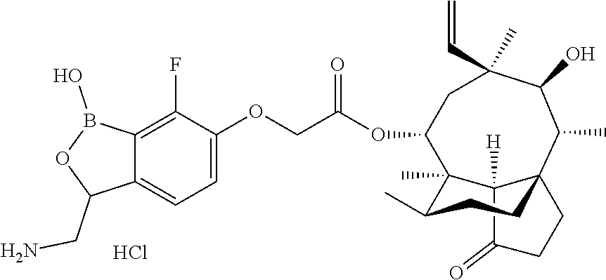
C12([H])C(=O)CCC13CCC(C)C2(C)C(OC(COC1=CC=C2C(=C1F)B(O)OC2CN)=O)CC(C=C)(C)C(O)C3C.Cl
